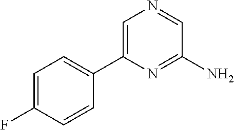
C1=C(F)C=CC(C2=CN=CC(N)=N2)=C1
